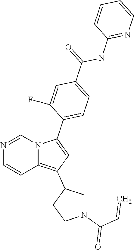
N1=CN2C(=C(C3CN(C(C=C)=O)CC3)C=C2C2=CC=C(C(=O)NC3=NC=CC=C3)C=C2F)C=C1
